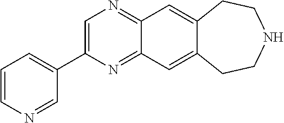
C1(C2=CC=CN=C2)=CN=C2C(=N1)C=C1C(=C2)CCNCC1
